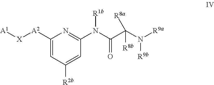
C1([A2][X][A1])=CC([R2b])=CC(N(C(C(N([R9b])[R9a])([R8b])[R8a])=O)[R1b])=N1
